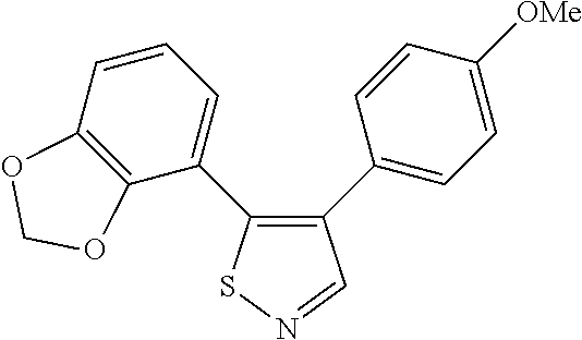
C12=C(C(C3=C(C4=CC=C([OMe])C=C4)C=NS3)=CC=C1)OCO2
